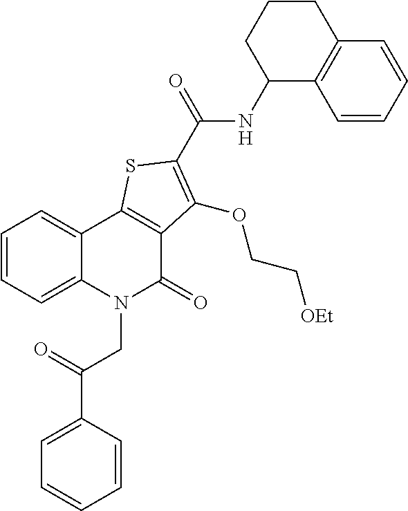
C1(C(=O)CN2C(=O)C3=C(C4=CC=CC=C24)SC(C(NC2C4=C(C=CC=C4)CCC2)=O)=C3OCC[OEt])=CC=CC=C1
